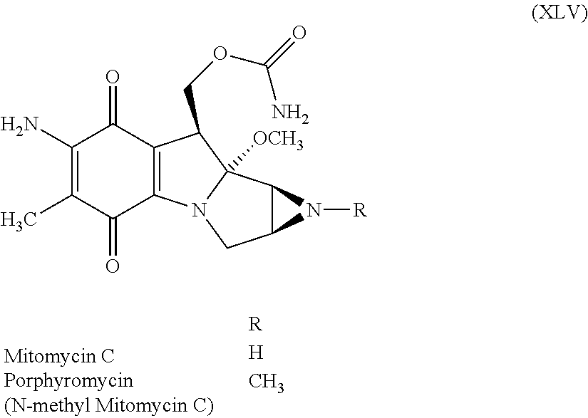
C1(N)=C(C)C(=O)C2=C(C1=O)C(COC(N)=O)C1([OCH3])N2CC2C1N2[R]
